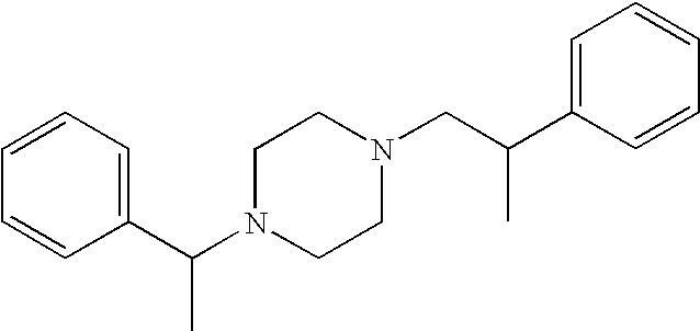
C(N1CCN(CC(C2=CC=CC=C2)C)CC1)(C1=CC=CC=C1)C
